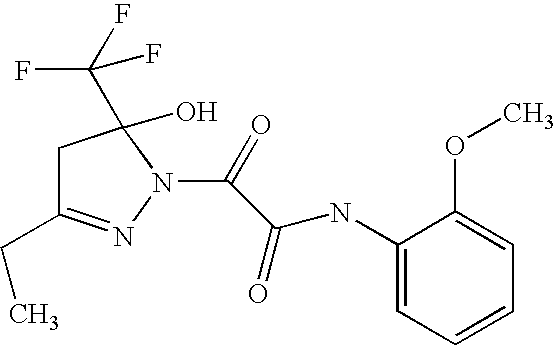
C1C(CC)=NN(C(C(NC2=CC=CC=C2OC)=O)=O)C1(C(F)(F)F)O
